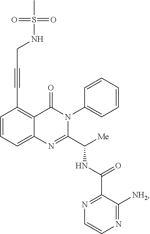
C1=CC=C2C(=C1C#CCNS(=O)(=O)C)C(=O)N(C1=CC=CC=C1)C(C([Me])NC(C1=NC=CN=C1[NH2])=O)=N2
